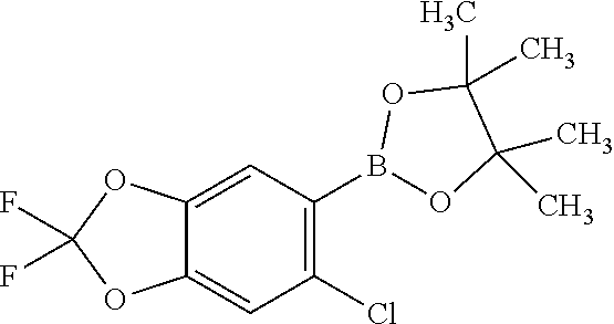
C1(Cl)=C(B2OC(C)(C)C(C)(C)O2)C=C2C(=C1)OC(F)(F)O2
